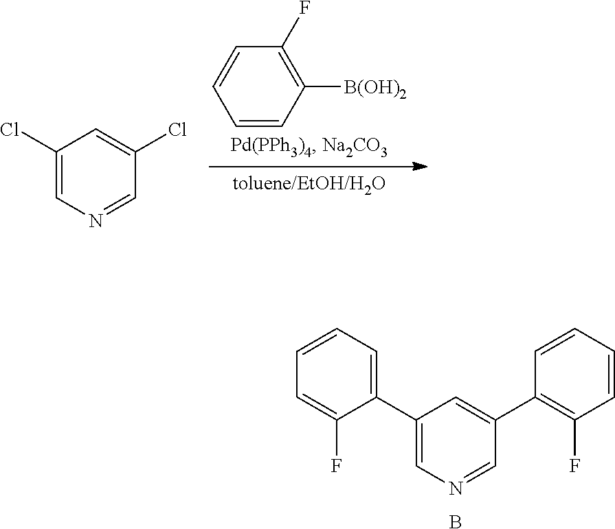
C1=C(C2=CC=CC=C2F)C=C(C2=C(F)C=CC=C2)C=N1.B.C1=C(Cl)C=C(Cl)C=N1.C1=CC([B(OH)2])=C(F)C=C1
